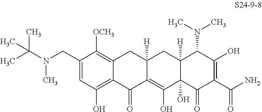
C1(CN(C(C)(C)C)C)=CC(O)=C2C(=C1[OCH3])CC1([H])C(=C(O)C3(O)C([H])(C1)C(N(C)C)C(O)=C(C(N)=O)C3=O)C2=O
